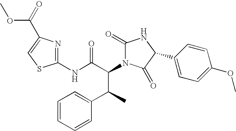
C1(NC(C(C(C2=CC=CC=C2)C)N2C(=O)NC(C3=CC=C(OC)C=C3)C2=O)=O)=NC(C(=O)OC)=CS1
